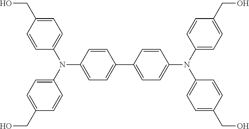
C1=CC(N(C2=CC=C(CO)C=C2)C2=CC=C(CO)C=C2)=CC=C1C1=CC=C(N(C2=CC=C(CO)C=C2)C2=CC=C(CO)C=C2)C=C1
